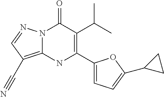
C12=C(C#N)C=NN1C(=O)C(C(C)C)=C(C1=CC=C(C3CC3)O1)N2
